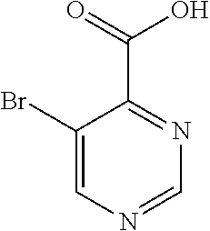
C1(Br)=CN=CN=C1C(=O)O
